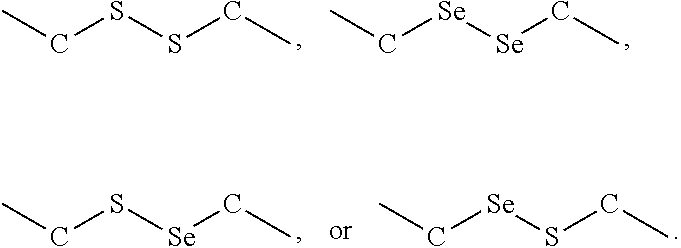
CCSSCC.CC[Se][Se]CC.CCS[Se]CC.CC[Se]SCC
